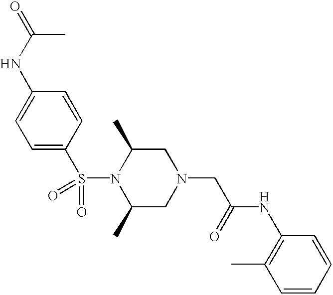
C(C)(=O)NC1=CC=C(S(=O)(=O)N2C(C)CN(CC(NC3=C(C)C=CC=C3)=O)CC2C)C=C1
